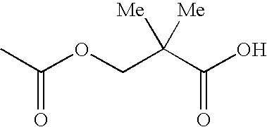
C(=O)(C)OCC(C(O)=O)([Me])[Me]
